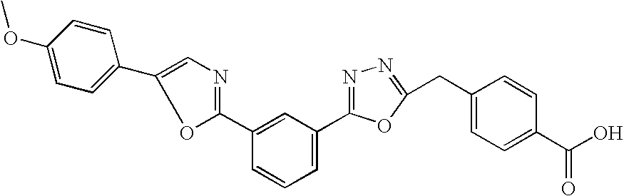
C1(OC)=CC=C(C2=CN=C(C3=CC(C4=NN=C(CC5=CC=C(C(O)=O)C=C5)O4)=CC=C3)O2)C=C1
